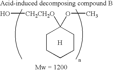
O[CH2CH2O]C1(OC)CCCCC1.[H]
